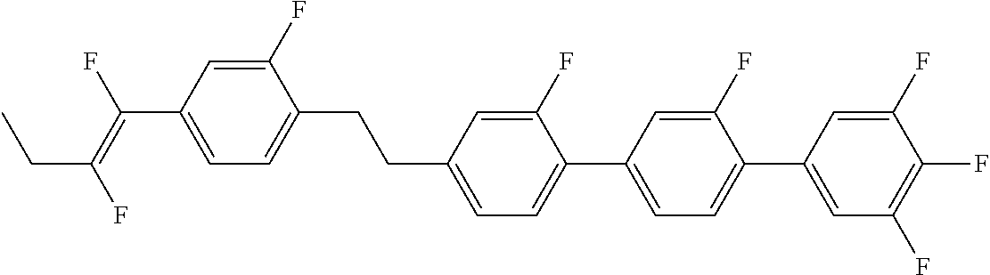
C(C1=CC=C(C2=CC=C(C3=CC(F)=C(F)C(F)=C3)C(F)=C2)C(F)=C1)CC1=CC=C(C(=C(F)CC)F)C=C1F
